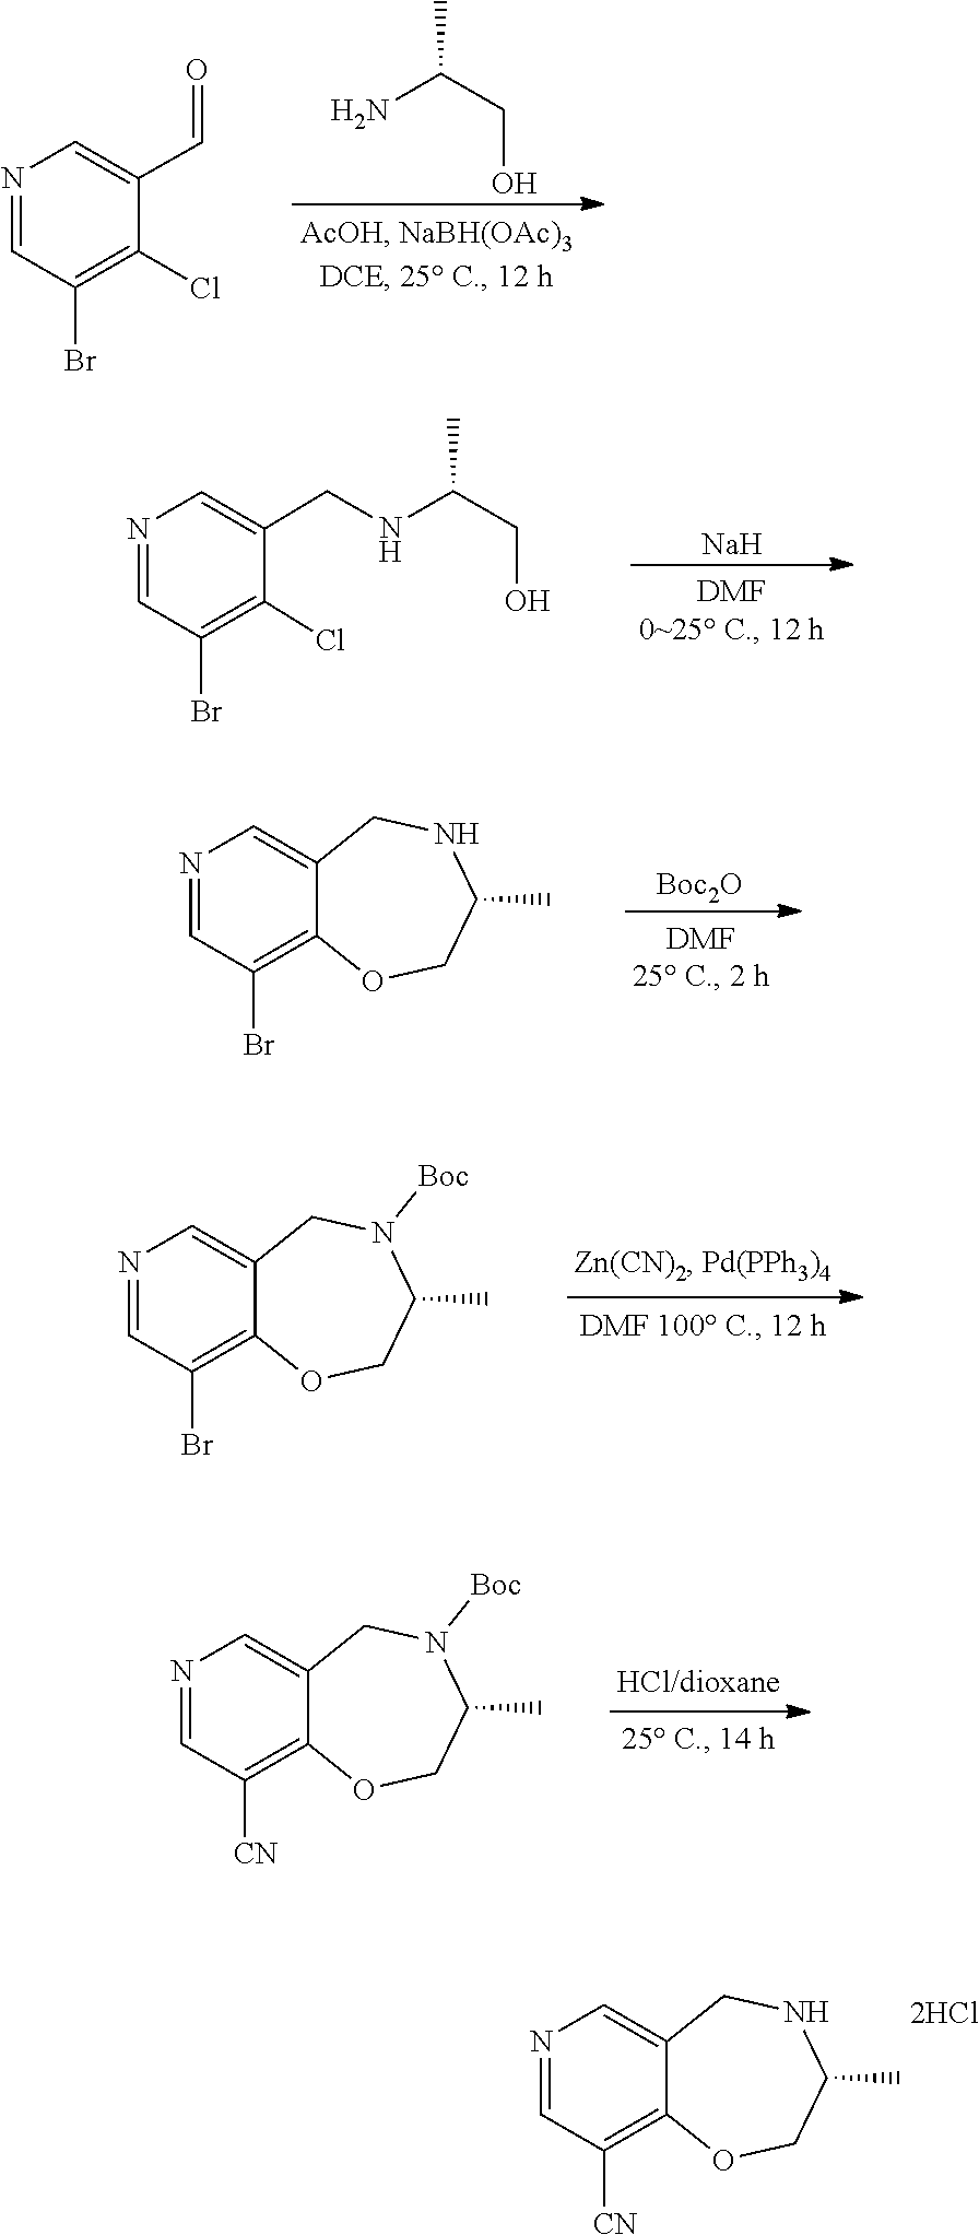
C1(Br)=C(Cl)C(C=O)=CN=C1.NC(CO)C.C1=NC=C(CNC(CO)C)C(Cl)=C1Br.[Na].C1=NC=C2C(=C1Br)OCC(C)NC2.[Boc2O].C1=NC=C2C(=C1Br)OCC(C)N([Boc])C2.C1=NC=C2C(=C1[CN])OCC(C)N([Boc])C2.C1=NC=C2C(=C1[CN])OCC(C)NC2.[2HCl]
